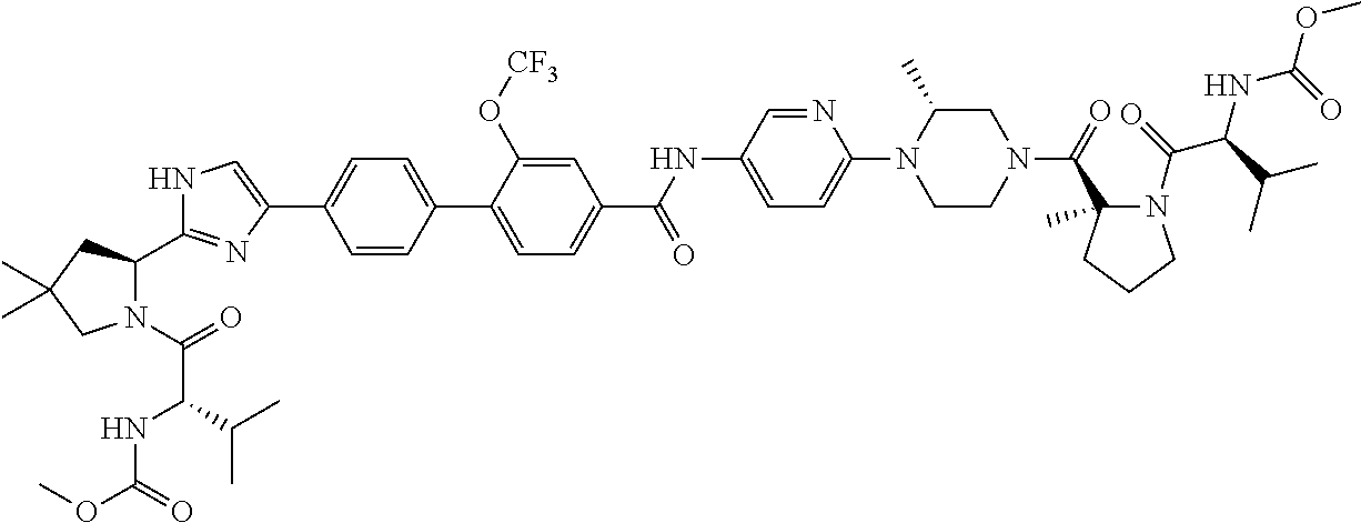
N1(C(=O)C(NC(OC)=O)C(C)C)C(C2=NC(C3=CC=C(C4=CC=C(C(NC5=CC=C(N6CCN(C(=O)C7(C)N(C(C(NC(=O)OC)C(C)C)=O)CCC7)CC6C)N=C5)=O)C=C4O[CF3])C=C3)=CN2)CC(C)(C)C1
